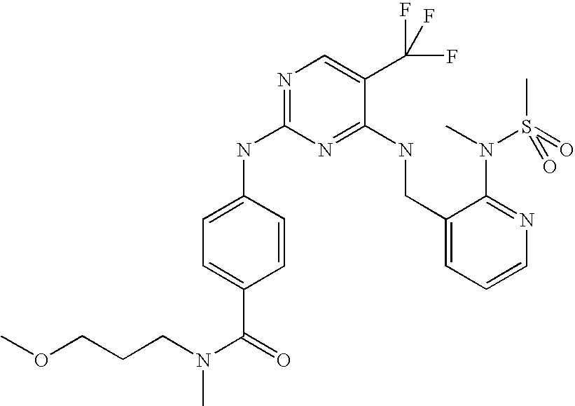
C1(NC2=NC=C(C(F)(F)F)C(NCC3=CC=CN=C3N(C)S(C)(=O)=O)=N2)=CC=C(C(=O)N(CCCOC)C)C=C1
